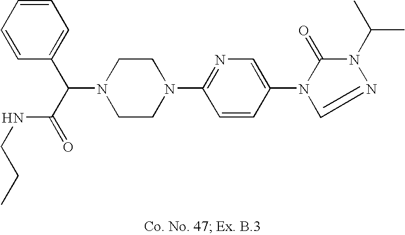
N1(C(C(=O)NCCC)C2=CC=CC=C2)CCN(C2=NC=C(N3C(=O)N(C(C)C)N=C3)C=C2)CC1
